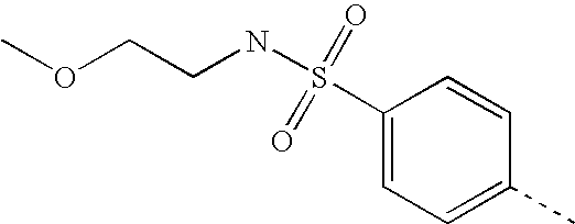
O(CCNS(=O)(=O)C1=CC=C(C)C=C1)C
